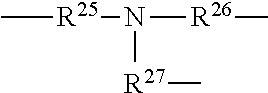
C[R25]N([R26]C)[R27]C
